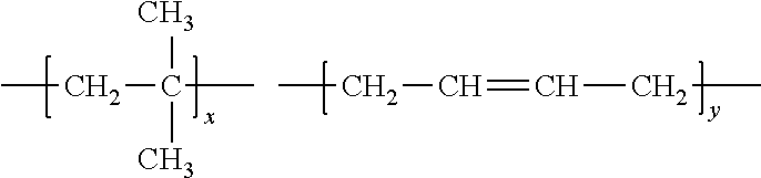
C(C=CCC)C.CCC(C)(C)C
